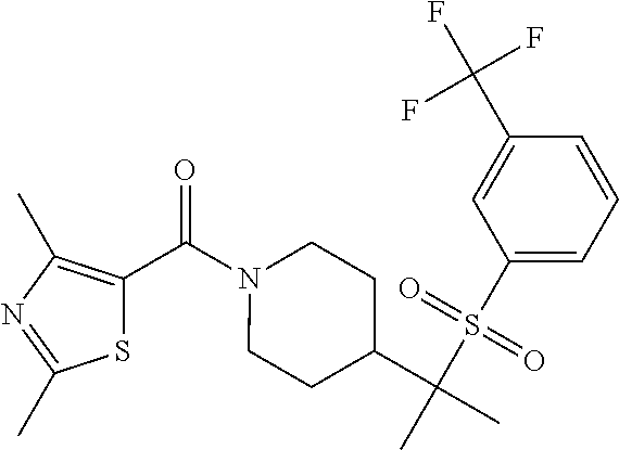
C(N1CCC(C(C)(S(C2=CC=CC(C(F)(F)F)=C2)(=O)=O)C)CC1)(=O)C1=C(C)N=C(C)S1
